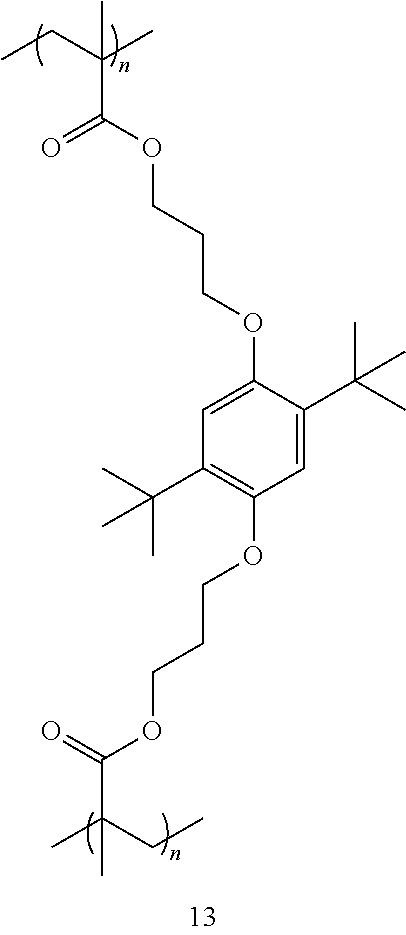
C1=C(OCCCOC(C(CC)(C)C)=O)C(C(C)(C)C)=CC(OCCCOC(=O)C(CC)(C)C)=C1C(C)(C)C
